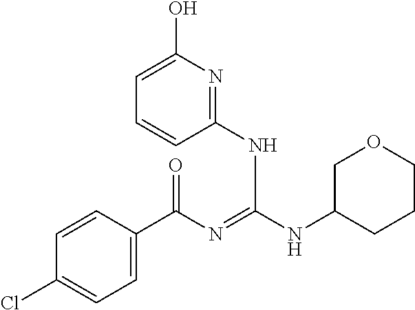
C1=CC(C(N=C(NC2CCCOC2)NC2=NC(O)=CC=C2)=O)=CC=C1Cl
